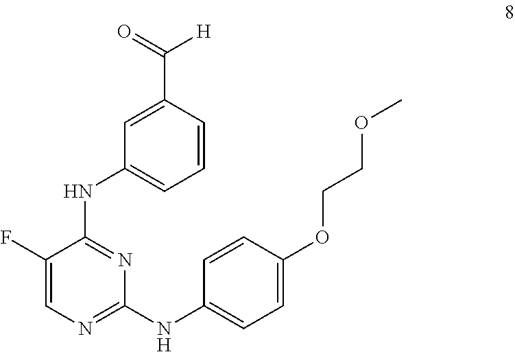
C1(F)=CN=C(NC2=CC=C(OCCOC)C=C2)N=C1NC1=CC=CC(C(=O)[H])=C1
